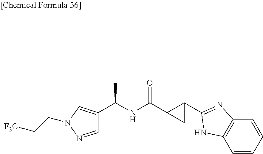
C1=NN(CC[F3C])C=C1C(NC(C1CC1C1=NC2=C(C=CC=C2)N1)=O)C
